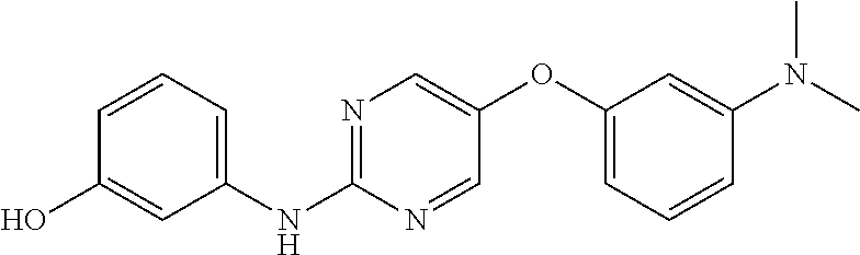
N1=C(NC2=CC=CC(O)=C2)N=CC(OC2=CC=CC(N(C)C)=C2)=C1
